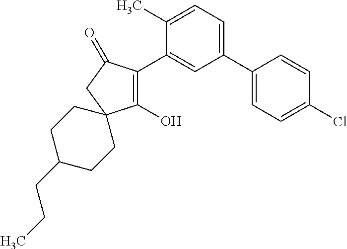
C1(O)=C(C2=CC(C3=CC=C(Cl)C=C3)=CC=C2C)C(=O)CC12CCC(CCC)CC2
